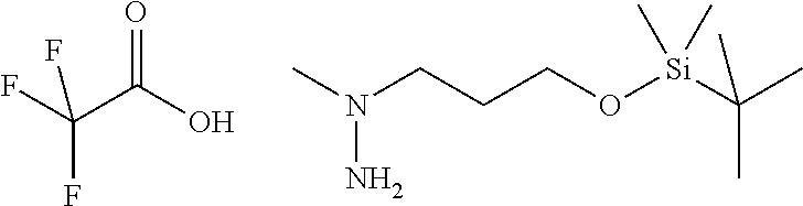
FC(C(=O)O)(F)F.CN(CCCO[Si](C(C)(C)C)(C)C)N
